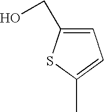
C1=C(CO)SC(C)=C1
